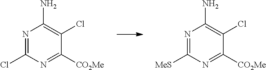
N1=C([MeS])N=C([CO2Me])C(Cl)=C1N.N1=C(Cl)N=C([CO2Me])C(Cl)=C1N
